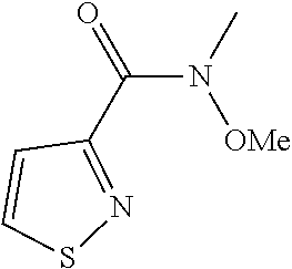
C1(C(N(C)[OMe])=O)=NSC=C1
